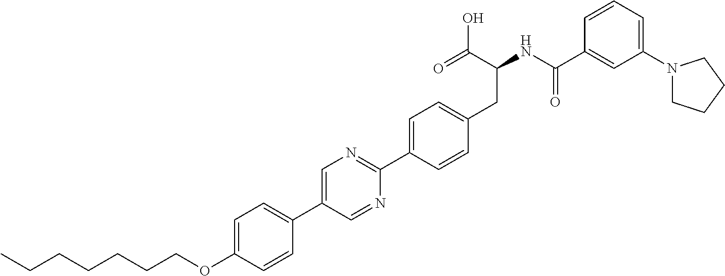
C(OC1=CC=C(C2=CN=C(C3=CC=C(CC(NC(C4=CC(N5CCCC5)=CC=C4)=O)C(O)=O)C=C3)N=C2)C=C1)CCCCCC
